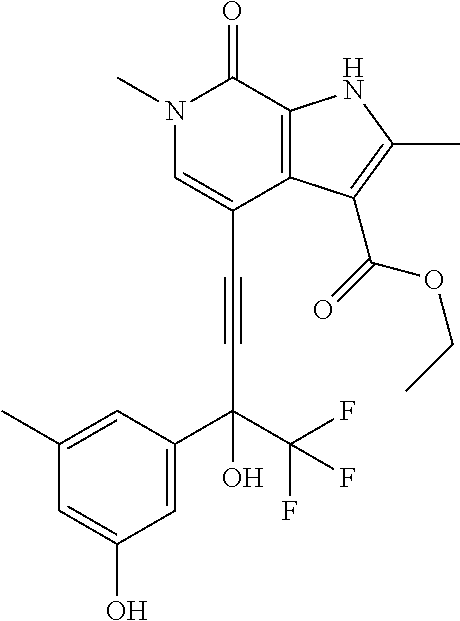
C(C1=CN(C)C(=O)C2=C1C(C(=O)OCC)=C(C)N2)#CC(C1=CC(O)=CC(C)=C1)(C(F)(F)F)O
